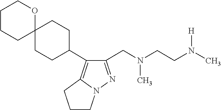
CN(CC1=NN2C(=C1C1CCC3(CC1)OCCCC3)CCC2)CCN([H])C
